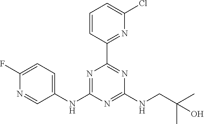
C1(NC2=NC(C3=NC(Cl)=CC=C3)=NC(NCC(C)(C)O)=N2)=CC=C(F)N=C1
